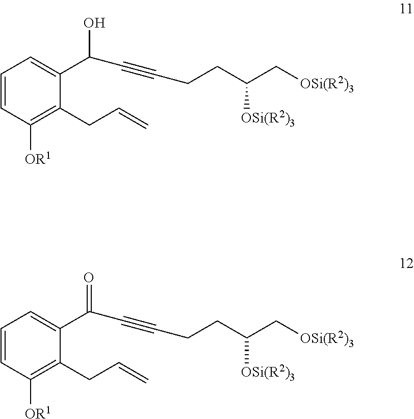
C1=CC([OR1])=C(CC=C)C(C(C#CCCC(C[OSi(R2)3])[OSi(R2)3])O)=C1.C1=CC([OR1])=C(CC=C)C(C(C#CCCC(C[OSi(R2)3])[OSi(R2)3])=O)=C1
